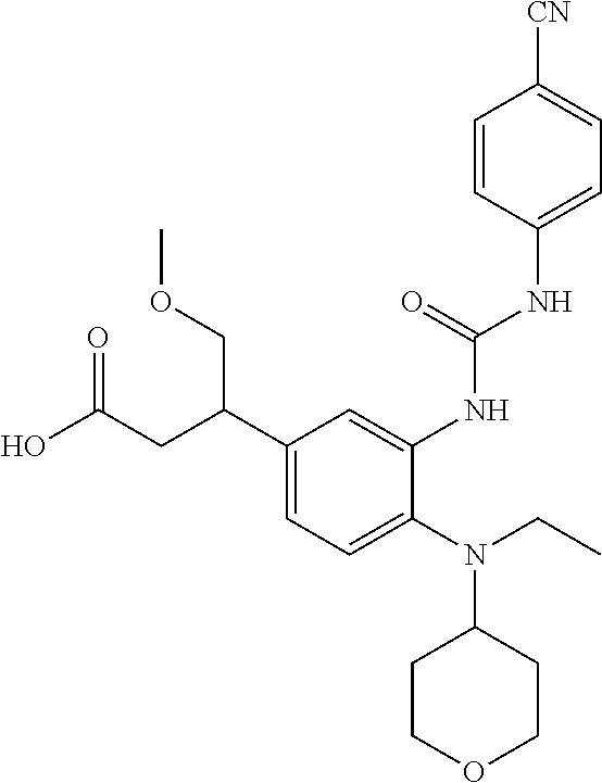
C1(N(C2CCOCC2)CC)=CC=C(C(CC(O)=O)COC)C=C1NC(NC1=CC=C([CN])C=C1)=O
